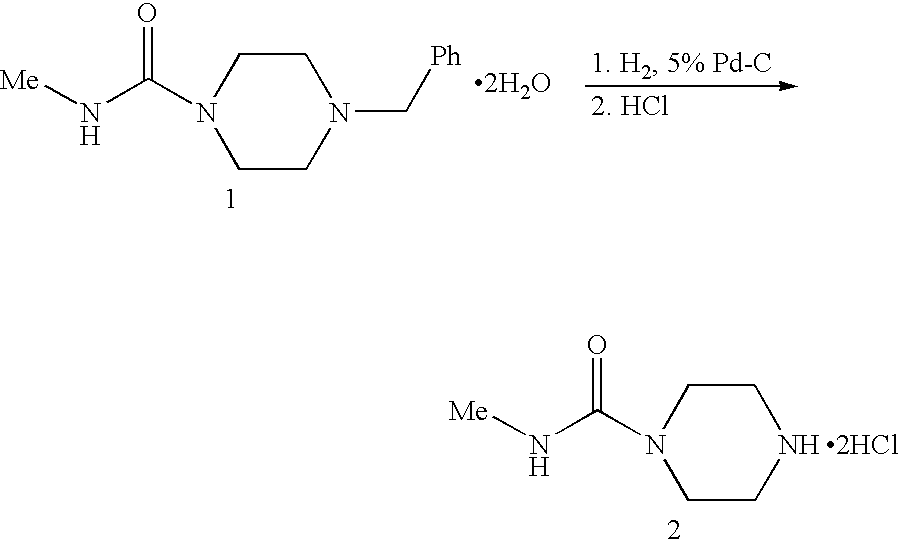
N1(C(N[Me])=O)CCN(C[Ph])CC1.[2H2O].N1(C(N[Me])=O)CCNCC1.[2HCl]
